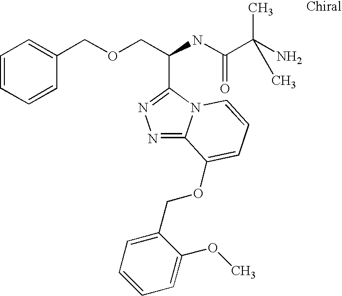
C(COCC1=CC=CC=C1)(NC(C(N)(C)C)=O)C1=NN=C2N1C=CC=C2OCC1=CC=CC=C1OC
